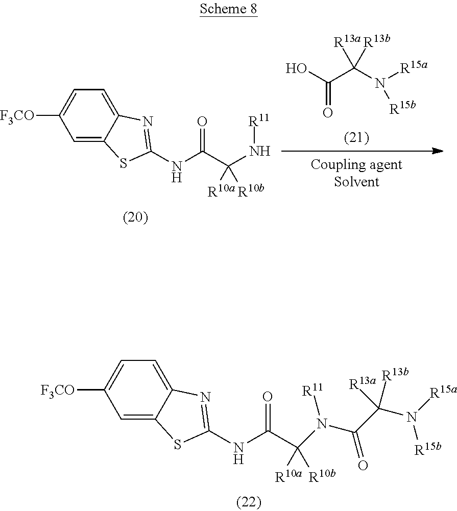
C(C(N([R15a])[R15b])([R13a])[R13b])(O)=O.C(C(N[R11])([R10a])[R10b])(=O)NC1=NC2=CC=C([F3CO])C=C2S1.C(C([R10a])([R10b])N(C(C(N([R15a])[R15b])([R13b])[R13a])=O)[R11])(=O)NC1=NC2=CC=C([F3CO])C=C2S1
